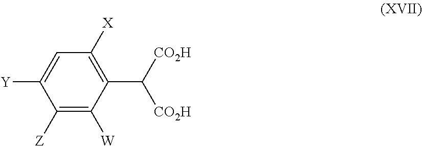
C1([X])=C(C([CO2H])[CO2H])C([W])=C([Z])C([Y])=C1
